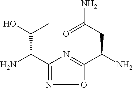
C1(C(N)C(O)C)=NOC(C(N)CC(=O)N)=N1
